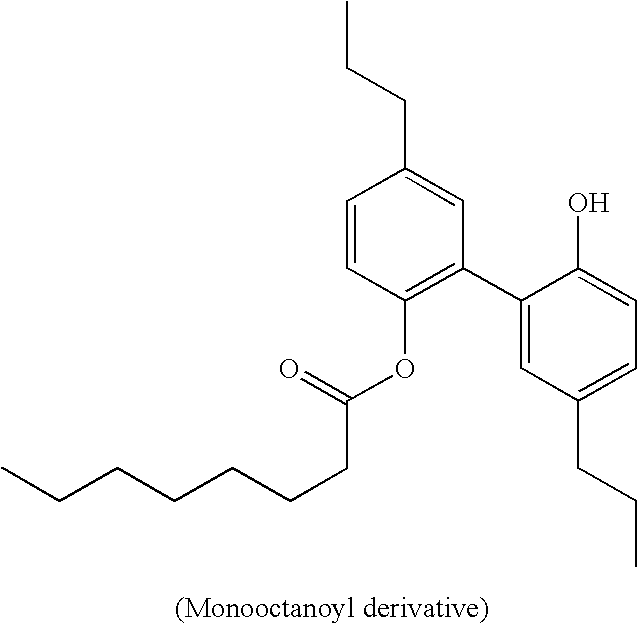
C1=CC(OC(CCCCCCC)=O)=C(C2=CC(CCC)=CC=C2O)C=C1CCC
